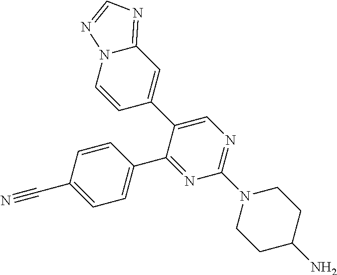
C1=CC(C#N)=CC=C1C1=NC(N2CCC(N)CC2)=NC=C1C1=CC2=NC=NN2C=C1
